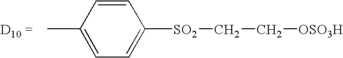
CC1=CC=C([SO2]CC[OSO3H])C=C1
